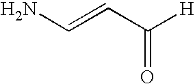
NC=CC([H])=O
